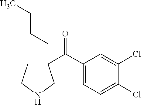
C1(C(C2=CC=C(Cl)C(Cl)=C2)=O)(CCCC)CCNC1
